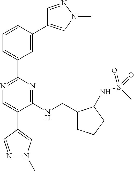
C1=NN(C)C=C1C1=CC(C2=NC=C(C3=CN(C)N=C3)C(NCC3CCCC3NS(=O)(C)=O)=N2)=CC=C1
